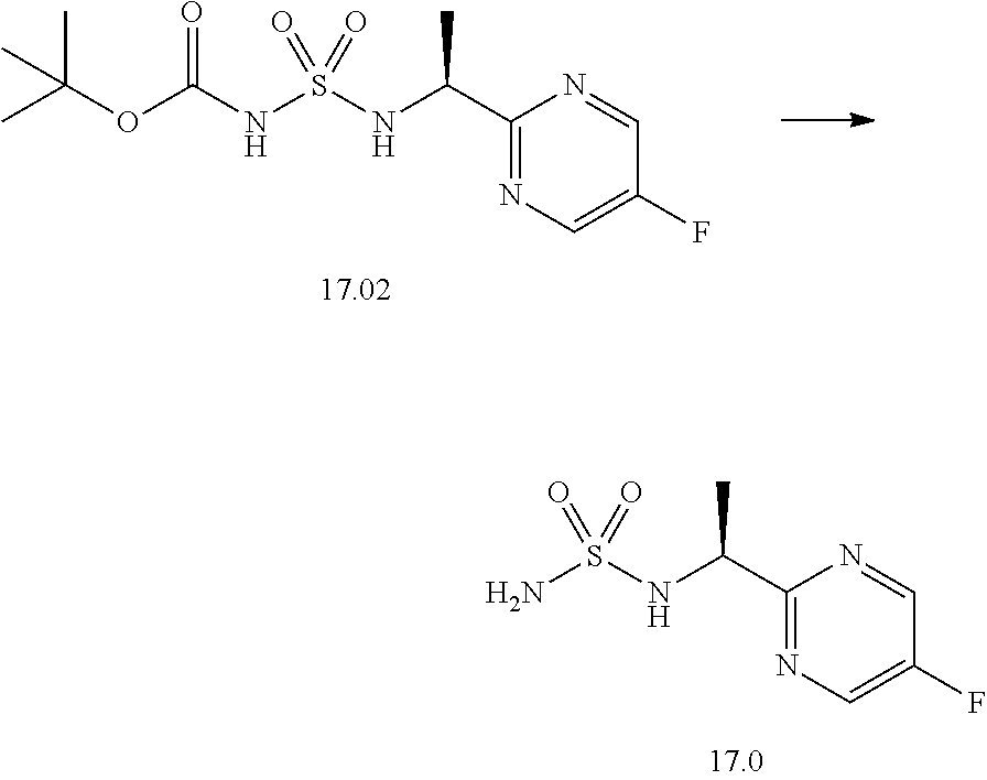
C1(C(NS(NC(OC(C)(C)C)=O)(=O)=O)C)=NC=C(F)C=N1.C1(C(NS(N)(=O)=O)C)=NC=C(F)C=N1
